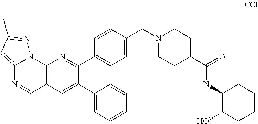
C12=C(C=C(C3=CC=CC=C3)C(C3=CC=C(CN4CCC(C(=O)NC5C(O)CCCC5)CC4)C=C3)=N1)C=NC1=CC(C)=NN21
